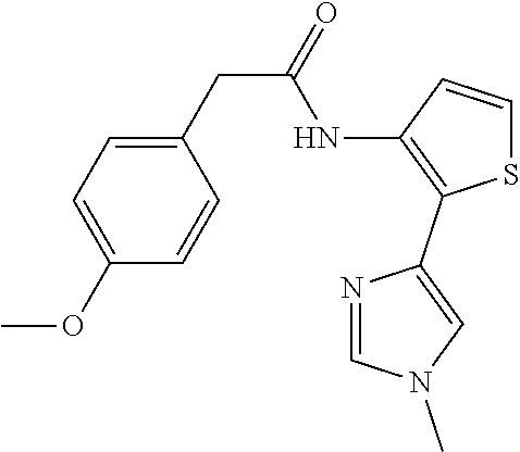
C1(CC(=O)NC2=C(C3=CN(C)C=N3)SC=C2)=CC=C(OC)C=C1
